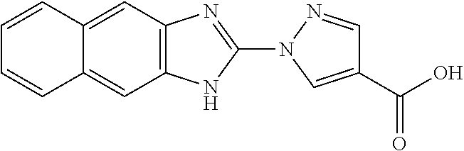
C12=CC3=C(N=C(N4C=C(C(=O)O)C=N4)N3)C=C1C=CC=C2
